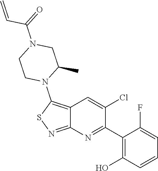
C1(C2=NC3=NSC(N4C(C)CN(C(=O)C=C)CC4)=C3C=C2Cl)=C(O)C=CC=C1F
